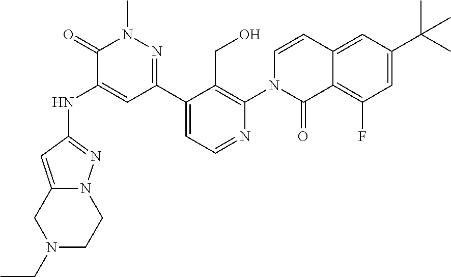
N(C1=CC(C2=CC=NC(N3C(=O)C4=C(F)C=C(C(C)(C)C)C=C4C=C3)=C2CO)=NN(C)C1=O)C1=NN2C(=C1)CN(CC)CC2
